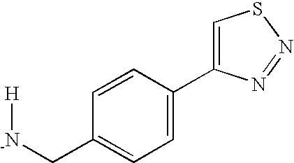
[H][-N]CC1=CC=C(C2=CSN=N2)C=C1
